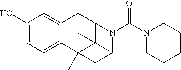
C12=CC=C(O)C=C1CC1C(C)(C)C2(C)CCN1C(N1CCCCC1)=O
